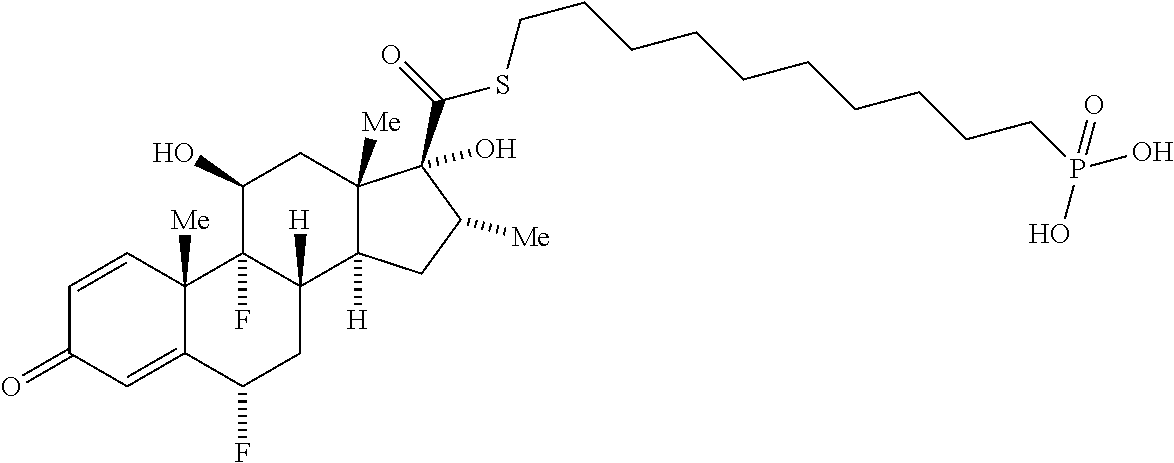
C12([Me])C(=CC(=O)C=C1)C(F)CC1([H])C2(F)C(O)CC2([Me])C1([H])CC([Me])C2(C(=O)SCCCCCCCCCCP(=O)(O)O)O
